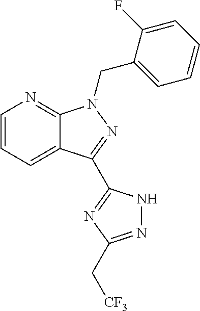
C12=CC=CN=C1N(CC1=CC=CC=C1F)N=C2C1=NC(C[CF3])=NN1
